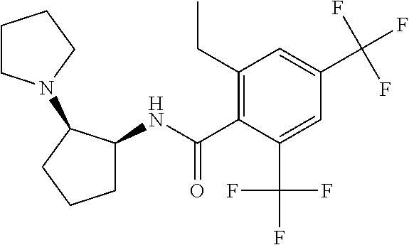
C1(CC)=C(C(NC2CCCC2N2CCCC2)=O)C(C(F)(F)F)=CC(C(F)(F)F)=C1
